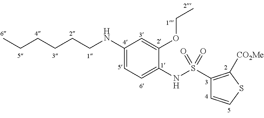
C1(NCCCCCC)=CC=C(NS(C2=C([CO2Me])SC=C2)(=O)=O)C(OCC)=C1
